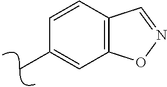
C12=C(C=CC(C)=C1)C=NO2
